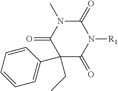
C1(CC)(C2=CC=CC=C2)C(=O)N([R1])C(=O)N(C)C1=O
